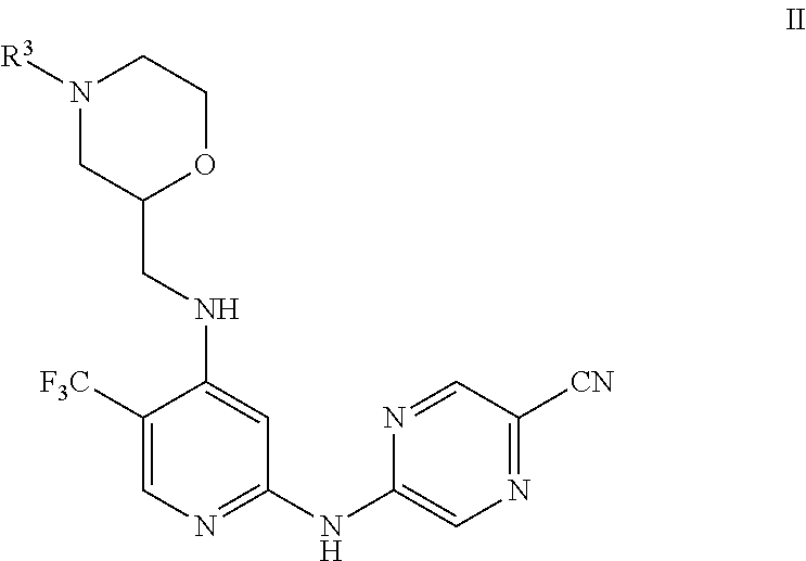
N1([R3])CC(CNC2=CC(NC3=CN=C([CN])C=N3)=NC=C2[F3C])OCC1
